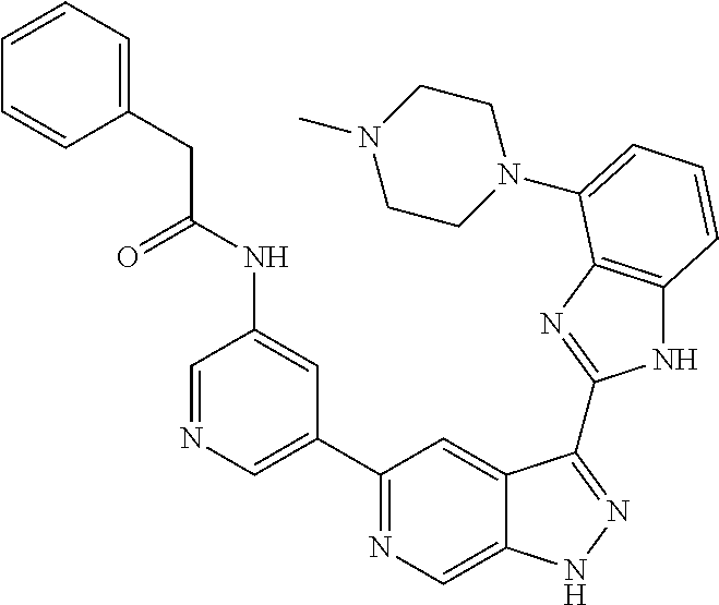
C1=NC=C(C2=NC=C3C(=C2)C(C2=NC4=C(N2)C=CC=C4N2CCN(C)CC2)=NN3)C=C1NC(CC1=CC=CC=C1)=O
